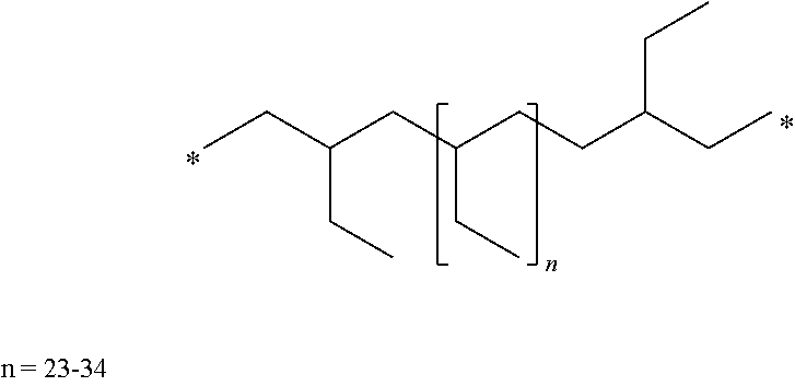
CCC(CC(CCC(CC)CC)CC)CC
